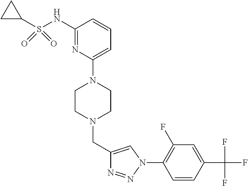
C1=C(N2CCN(CC3=CN(C4=C(F)C=C(C(F)(F)F)C=C4)N=N3)CC2)N=C(NS(C2CC2)(=O)=O)C=C1
